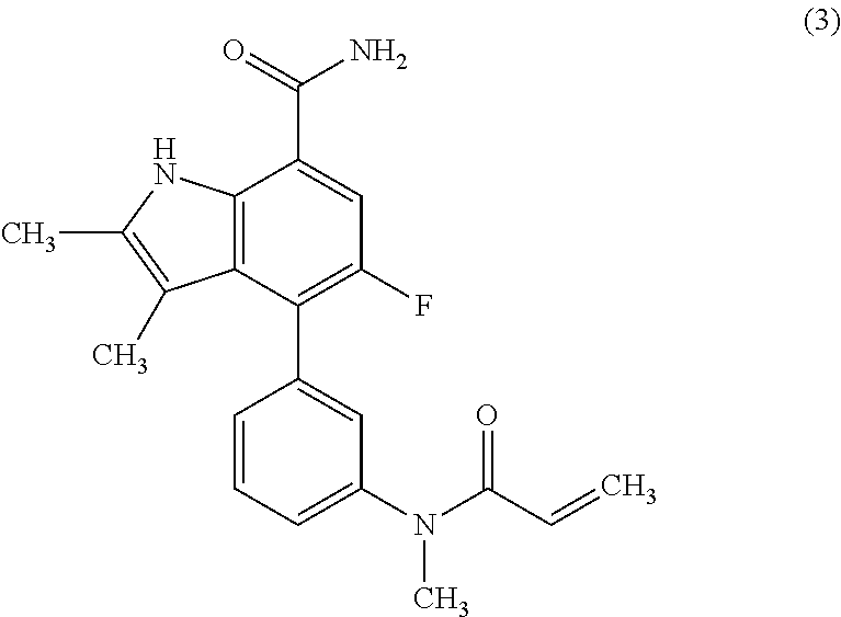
C12=C(C(C3=CC(N(C(C=C)=O)C)=CC=C3)=C(F)C=C1C(=O)N)C(C)=C(C)N2
